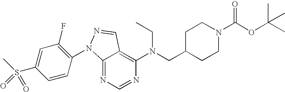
C12=NC=NC(N(CC3CCN(C(OC(C)(C)C)=O)CC3)CC)=C1C=NN2C1=C(F)C=C(S(C)(=O)=O)C=C1
